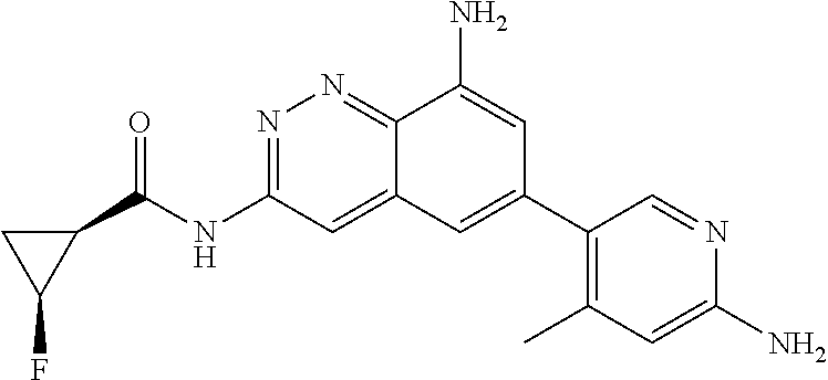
N(C1=NN=C2C(=C1)C=C(C1=C(C)C=C(N)N=C1)C=C2N)C(C1CC1F)=O
